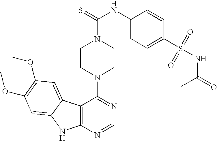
C12=C(N=CN=C1N1CCN(C(=S)NC3=CC=C(S(=O)(=O)NC(=O)C)C=C3)CC1)NC1=CC(OC)=C(OC)C=C21
